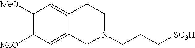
C1([MeO])=C([MeO])C=C2C(=C1)CCN(CCC[SO3H])C2
